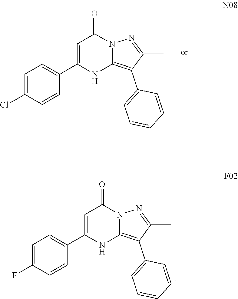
C1=C(C2=CC=C(Cl)C=C2)NC2=C(C3=CC=CC=C3)C(C)=NN2C1=O.C1=C(C2=CC=C(F)C=C2)NC2=C(C3=CC=CC=C3)C(C)=NN2C1=O
